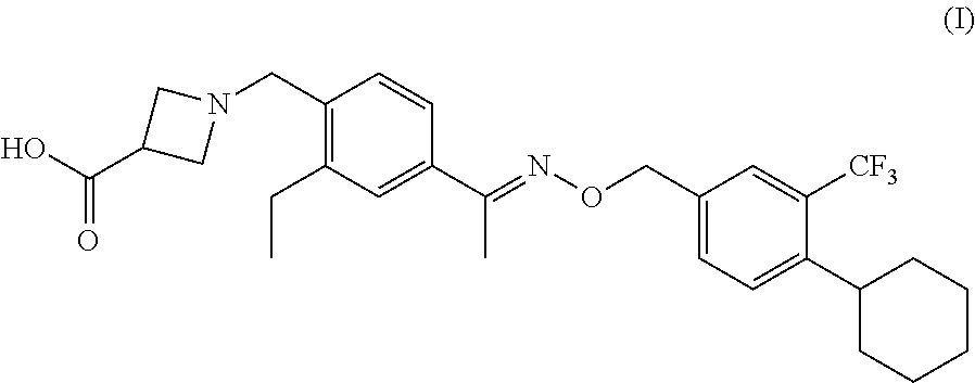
OC(C1CN(CC2=C(CC)C=C(C(=NOCC3=CC=C(C4CCCCC4)C([CF3])=C3)C)C=C2)C1)=O
